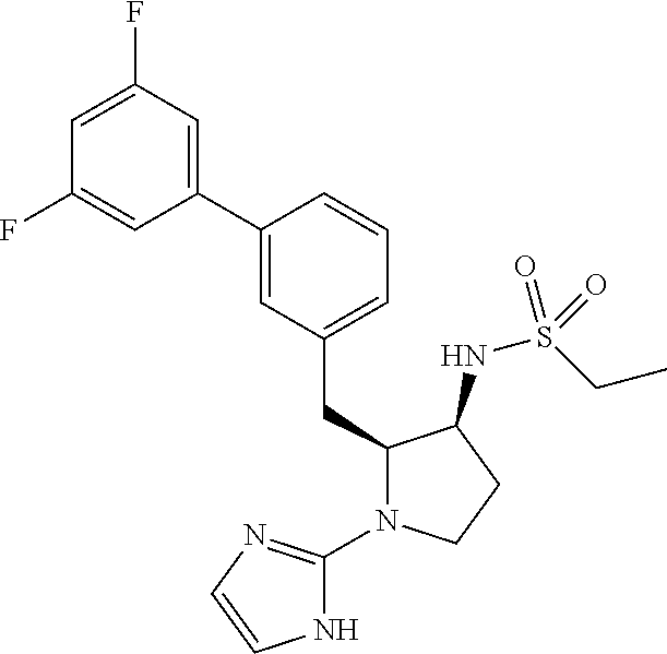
C1(CC2=CC=CC(C3=CC(F)=CC(F)=C3)=C2)N(C2=NC=CN2)CCC1NS(CC)(=O)=O
